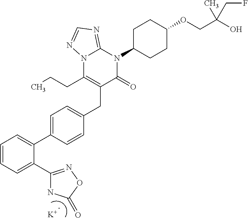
C1=C(C2=CC=CC=C2C2=NOC(=O)N2)C=CC(CC2=C(CCC)N3C(=NC=N3)N(C3CCC(OCC(O)(C)CF)CC3)C2=O)=C1.[K]
